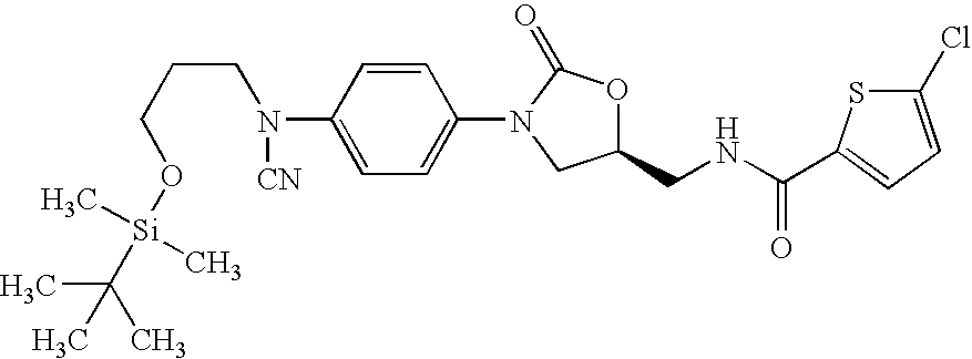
N(C1=CC=C(N2CC(CNC(C3=CC=C(Cl)S3)=O)OC2=O)C=C1)(CCCO[Si](C(C)(C)C)(C)C)[CN]
